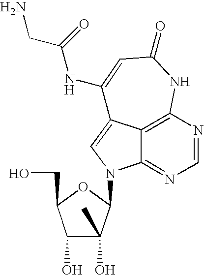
C12=C3N=CN=C1N(C1C(O)(C)C(O)C(CO)O1)C=C2C(NC(=O)CN)=CC(=O)N3
